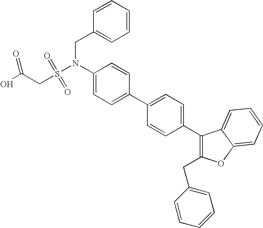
C1(N(S(CC(O)=O)(=O)=O)CC2=CC=CC=C2)=CC=C(C2=CC=C(C3=C(CC4=CC=CC=C4)OC4=CC=CC=C43)C=C2)C=C1
